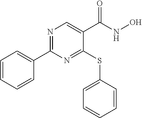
C1(C2=NC=C(C(NO)=O)C(SC3=CC=CC=C3)=N2)=CC=CC=C1
